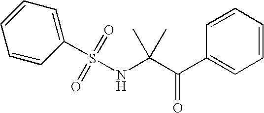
S(=O)(=O)(C1=CC=CC=C1)NC(C(=O)C1=CC=CC=C1)(C)C
